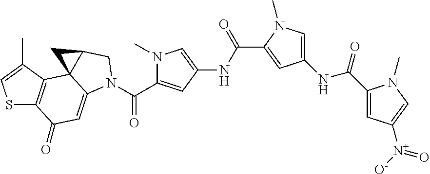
S1C2=C(C(C)=C1)C13C(=CC2=O)N(C(C2=CC(NC(C4=CC(NC(C5=CC([N+](=O)[O-])=CN5C)=O)=CN4C)=O)=CN2C)=O)CC1C3
